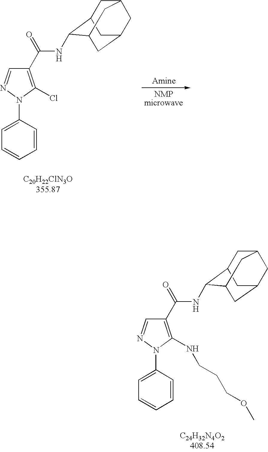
C1=C(N2N=CC(C(=O)NC3C4CC5CC(CC3C5)C4)=C2Cl)C=CC=C1.C1=C(N2N=CC(C(=O)NC3C4CC5CC(CC3C5)C4)=C2NCCCOC)C=CC=C1
